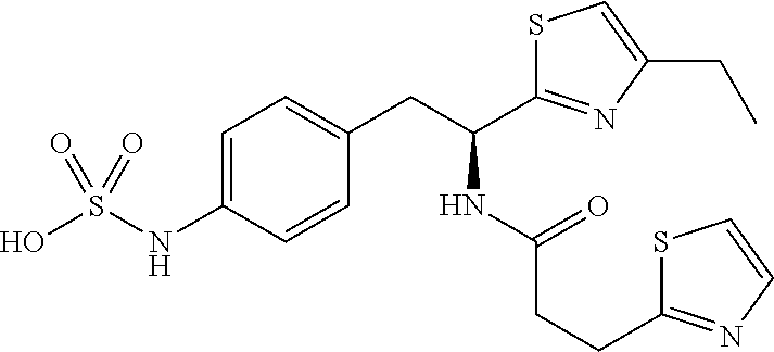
C1=C(NS(O)(=O)=O)C=CC(CC(C2=NC(CC)=CS2)NC(CCC2=NC=CS2)=O)=C1
